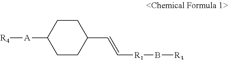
[A]([R4])C1CCC(C=C[R1]B[R3])CC1
